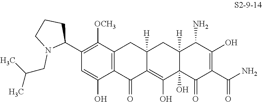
C1(C2CCCN2CC(C)C)=C([OCH3])C2=C(C(O)=C1)C(=O)C1=C(O)C3(O)C([H])(CC1([H])C2)C(N)C(O)=C(C(N)=O)C3=O
